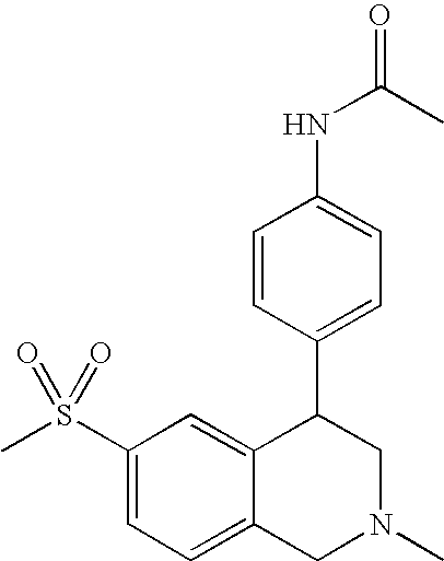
C1(S(C)(=O)=O)=CC=C2C(=C1)C(C1=CC=C(NC(C)=O)C=C1)CN(C)C2
